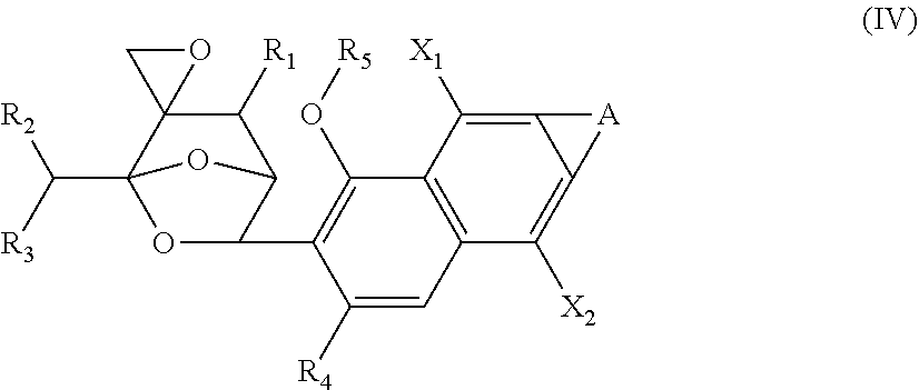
C(C12OC(C3=C(O[R5])C4=C(C=C3[R4])C([X2])=C3C(=C4[X1])[A]3)C(C([R1])C13OC3)O2)([R3])[R2]
